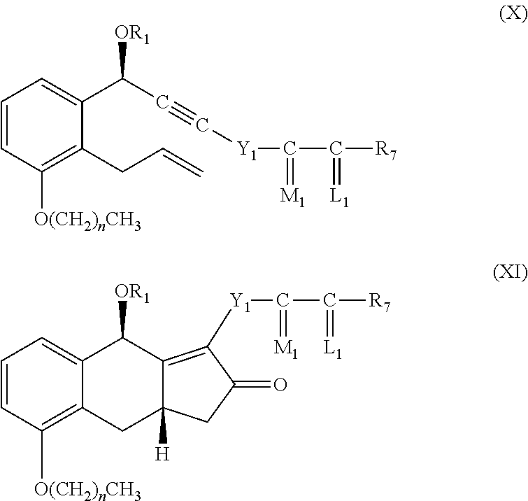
C1=CC([O(CH2)nCH3])=C(CC=C)C(C(C#C[Y1]C(C([R7])=[L1])=[M1])[OR1])=C1.C1=CC([O(CH2)nCH3])=C2C(=C1)C([OR1])C1=C([Y1]C(C([R7])=[L1])=[M1])C(=O)CC1([H])C2
